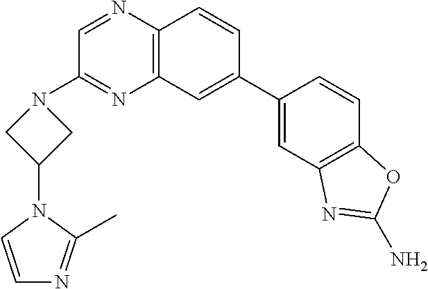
C1=NC2=C(N=C1N1CC(N3C(C)=NC=C3)C1)C=C(C1=CC3=C(C=C1)OC(N)=N3)C=C2
